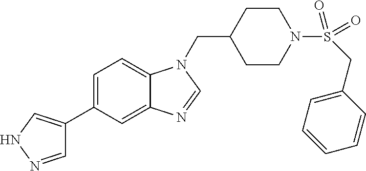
C1CN(S(=O)(=O)CC2=CC=CC=C2)CCC1CN1C2=CC=C(C3=CNN=C3)C=C2N=C1
